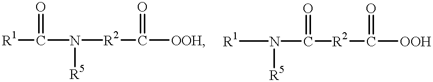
N([R2]C([OOH])=O)([R5])C(=O)[R1].C(N([R1])[R5])([R2]C(=O)[OOH])=O
